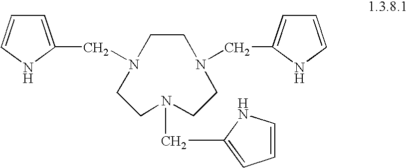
C1CN(CC2=CC=CN2)CCN(CC2=CC=CN2)CCN1CC1=CC=CN1
